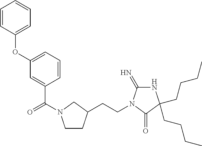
C1CC(CCN2C(=N)NC(CCCC)(CCCC)C2=O)CN1C(=O)C1=CC(OC2=CC=CC=C2)=CC=C1
